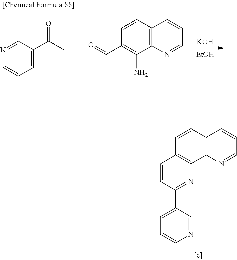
C12=C(C3=C(C=C1)C=CC=N3)N=C(C1=CC=CN=C1)C=C2.[KOH].[EtOH].C1(C=O)=C(N)C2=C(C=C1)C=CC=N2.C1=CC=C(C(=O)C)C=N1
